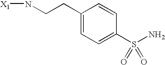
[X1]NCCC1=CC=C(S(N)(=O)=O)C=C1
